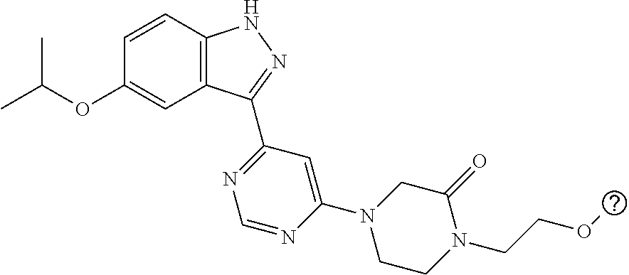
O(C1=CC2=C(C=C1)NN=C2C1=NC=NC(N2CCN(CCOC)C(=O)C2)=C1)C(C)C
